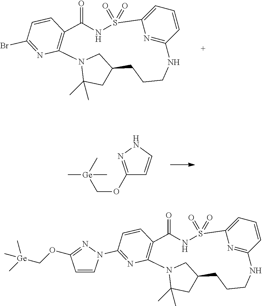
C12=C(C=CC(Br)=N1)C(=O)NS(=O)(=O)C1=CC=CC(=N1)NCCCC1CC(C)(C)N2C1.C1(OC[Ge](C)(C)C)=NNC=C1.C12=C(C=CC(N3C=CC(OC[Ge](C)(C)C)=N3)=N1)C(=O)NS(=O)(=O)C1=CC=CC(=N1)NCCCC1CC(C)(C)N2C1
